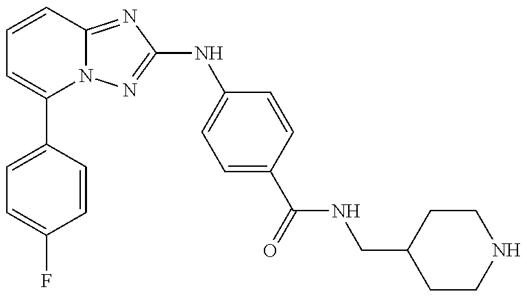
C1(C2=CC=C(F)C=C2)=CC=CC2=NC(NC3=CC=C(C(=O)NCC4CCNCC4)C=C3)=NN12
